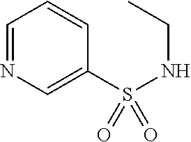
C1=NC=C(S(NCC)(=O)=O)C=C1
